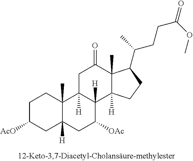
C1C([AcO])CC2([H])C(C)(C1)C1([H])C([H])(C([OAc])C2)C2([H])C(C)(C(=O)C1)C(C(C)CCC(OC)=O)CC2
